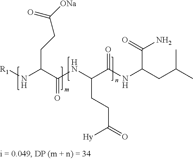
[R1]NC(C(NC(C(NC(CC(C)C)C(N)=O)=O)CCC(=O)[Hy])=O)CCC([ONa])=O
